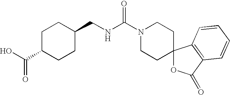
C1C(C(O)=O)CCC(CNC(N2CCC3(CC2)OC(=O)C2=C3C=CC=C2)=O)C1
